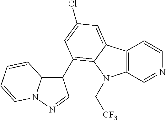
C12=C(C=NC=C1)N(C[CF3])C1=C(C3=C4N(N=C3)C=CC=C4)C=C(Cl)C=C21
